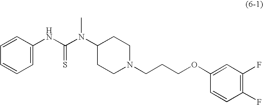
C1(N(C(NC2=CC=CC=C2)=S)C)CCN(CCCOC2=CC(F)=C(F)C=C2)CC1
